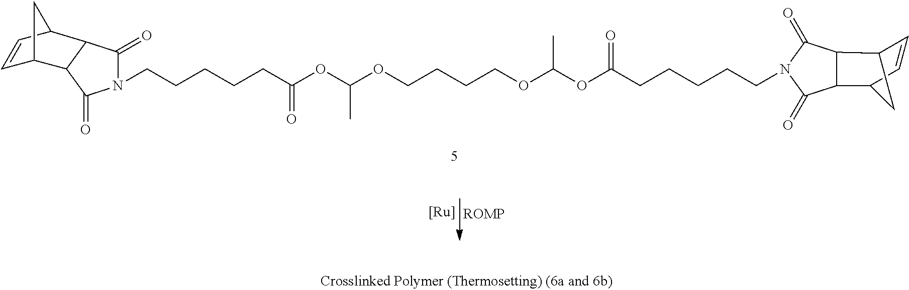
[Ru].C(CCCCC(OC(OCCCCOC(OC(CCCCCN1C(=O)C2C3C=CC(C2C1=O)C3)=O)C)C)=O)N1C(=O)C2C(C1=O)C1C=CC2C1
